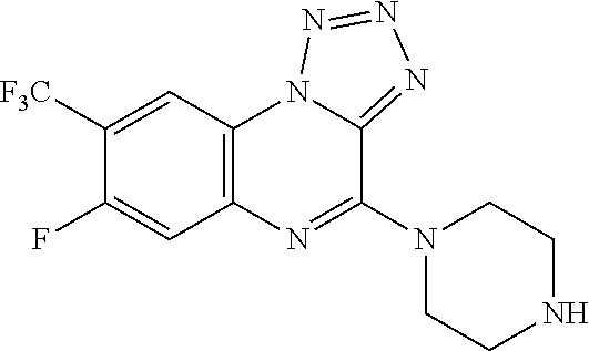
C1([F3C])=CC2=C(N=C(N3CCNCC3)C3=NN=NN23)C=C1F
